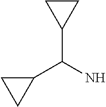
C1(C(N)C2CC2)CC1
